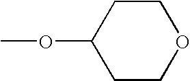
COC1CCOCC1
